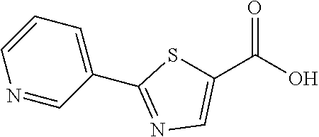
N1=CC(C2=NC=C(C(O)=O)S2)=CC=C1
